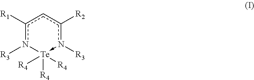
c1([R1])n([R3])[Te]([R4])([R4])([R4])-n([R3])c([R2])c1
